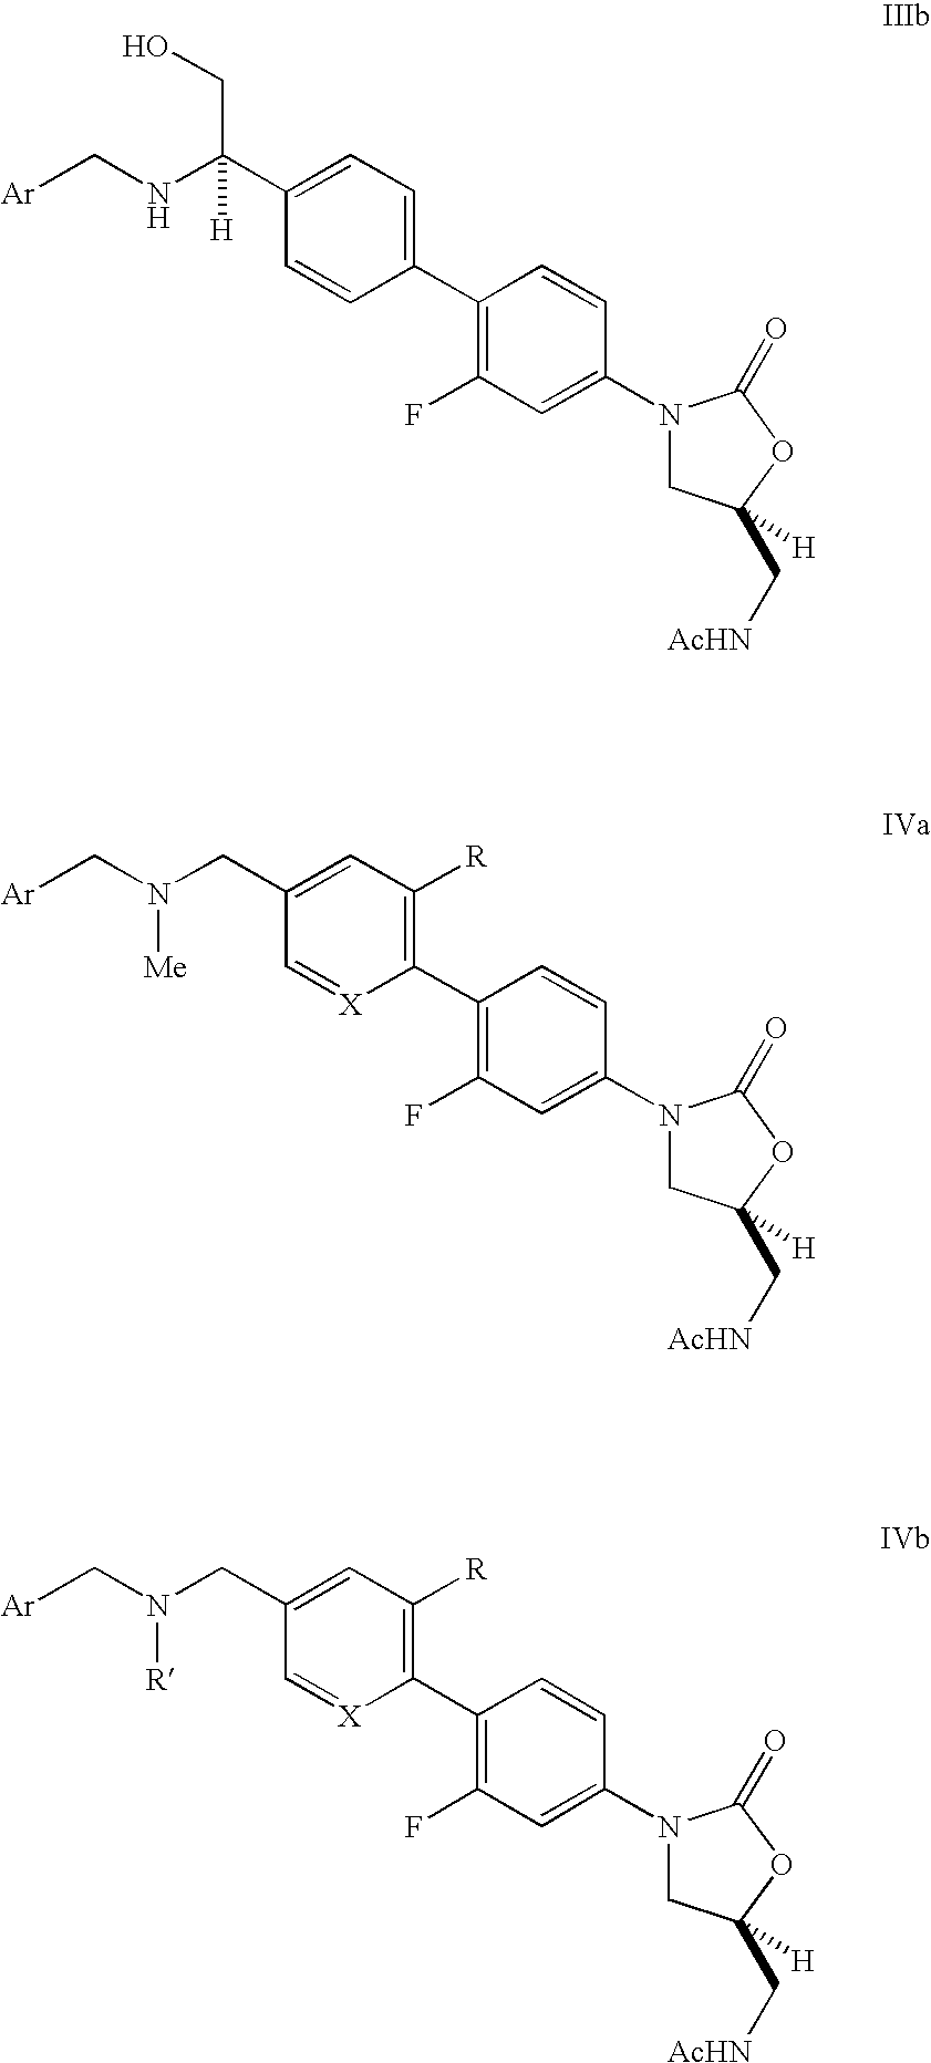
[Ar]CNC(C1=CC=C(C2=C(F)C=C(N3CC([H])(C[AcHN])OC3=O)C=C2)C=C1)(CO)[H].[Ar]CN(CC1=CC([R])=C(C2=C(F)C=C(N3CC([H])(C[AcHN])OC3=O)C=C2)[X]=C1)[Me].[Ar]CN(CC1=CC([R])=C(C2=C(F)C=C(N3CC([H])(C[AcHN])OC3=O)C=C2)[X]=C1)[R]
